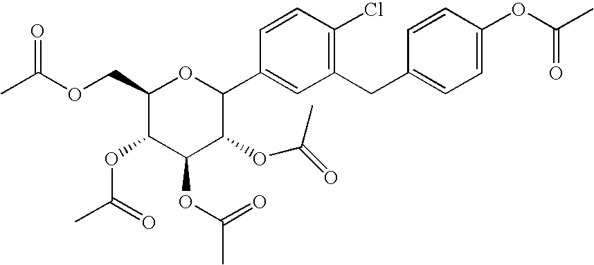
C1(COC(C)=O)C(OC(C)=O)C(OC(=O)C)C(OC(C)=O)C(C2=CC(CC3=CC=C(OC(C)=O)C=C3)=C(Cl)C=C2)O1
